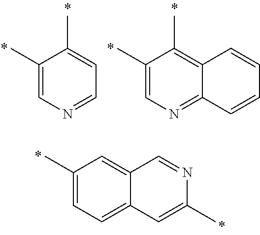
C1(C)=CC=C2C(=C1)C=NC(C)=C2.C1(C)=CN=CC=C1C.C1(C)=CN=C2C(=C1C)C=CC=C2
